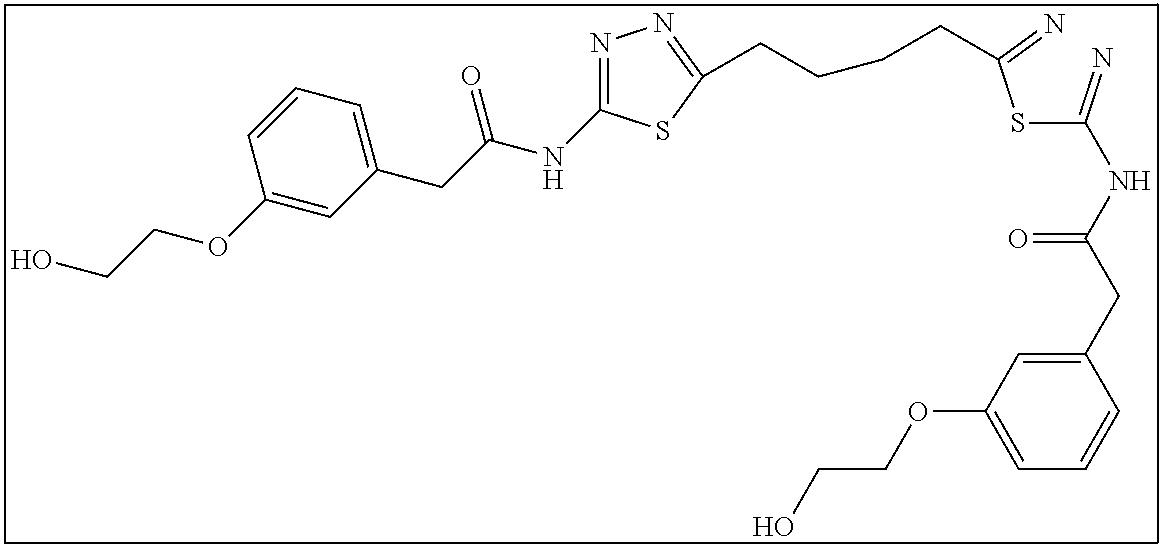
N1=C(NC(CC2=CC=CC(OCCO)=C2)=O)SC(CCCCC(SC(=N)NC(CC2=CC(OCCO)=CC=C2)=O)=N)=N1
